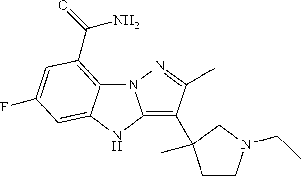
C12=C(C(N)=O)C=C(F)C=C1NC1=C(C3(C)CCN(CC)C3)C(C)=NN21
